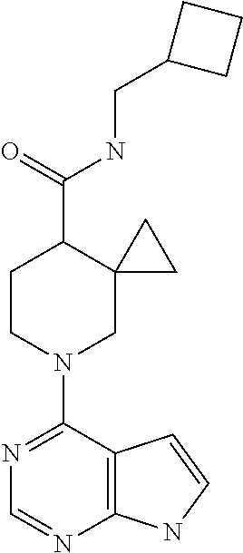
N1=C(N2CC3(C(C(=O)NCC4CCC4)CC2)CC3)C2=C(N=C1)NC=C2
